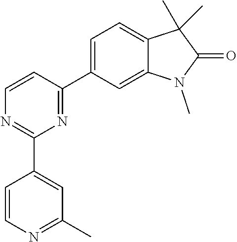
C1=C(C2=NC(C3=CC(C)=NC=C3)=NC=C2)C=C2C(=C1)C(C)(C)C(=O)N2C
